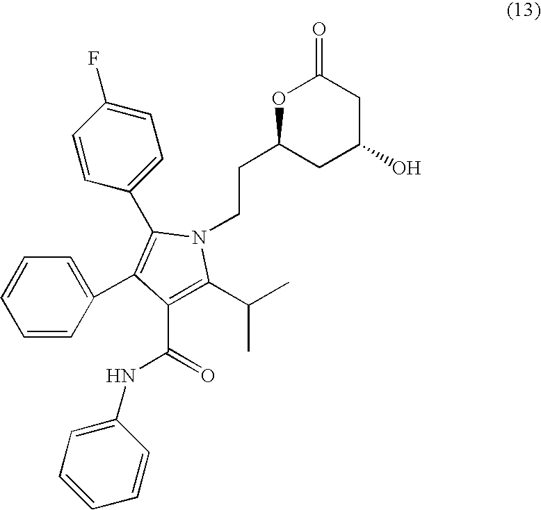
C1(C(=O)NC2=CC=CC=C2)=C(C(C)C)N(CCC2CC(O)CC(=O)O2)C(C2=CC=C(F)C=C2)=C1C1=CC=CC=C1
